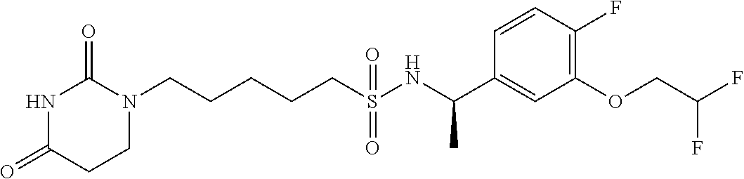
N1C(=O)CCN(CCCCCS(NC(C2=CC(OCC(F)F)=C(F)C=C2)C)(=O)=O)C1=O
